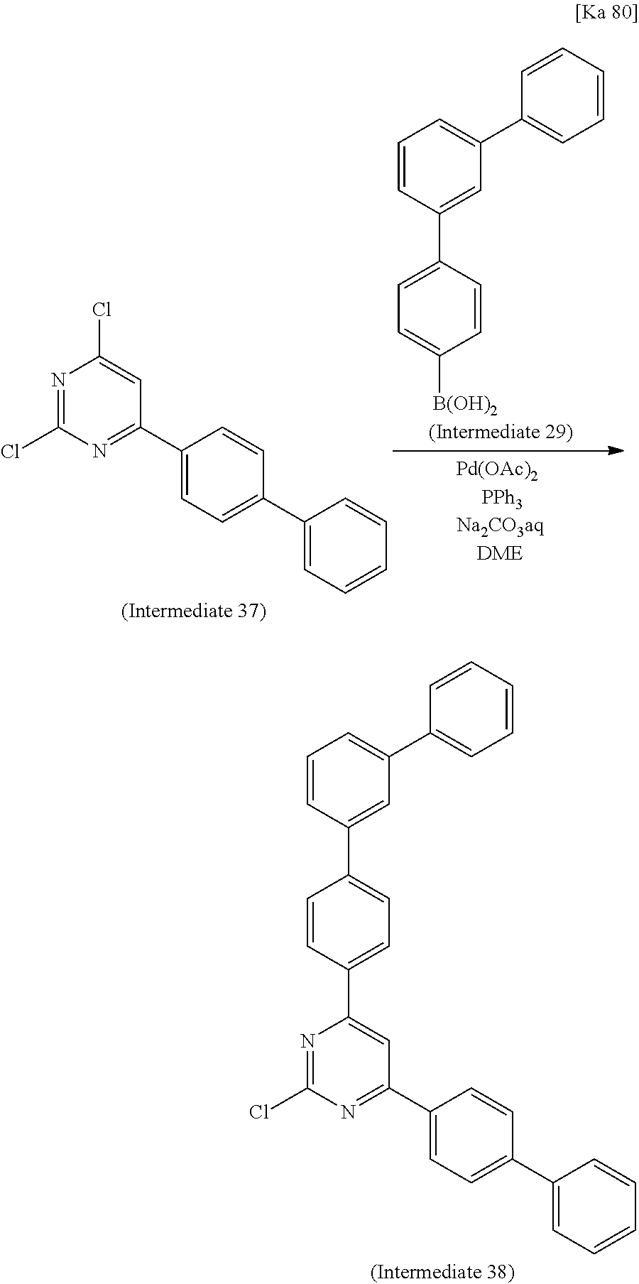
N1=C(Cl)N=C(C2=CC=C(C3=CC=CC=C3)C=C2)C=C1C1=CC=C(C2=CC(C3=CC=CC=C3)=CC=C2)C=C1.N1=C(Cl)N=C(C2=CC=C(C3=CC=CC=C3)C=C2)C=C1Cl.C1=C(C2=CC(C3=CC=CC=C3)=CC=C2)C=CC([B(OH)2])=C1
